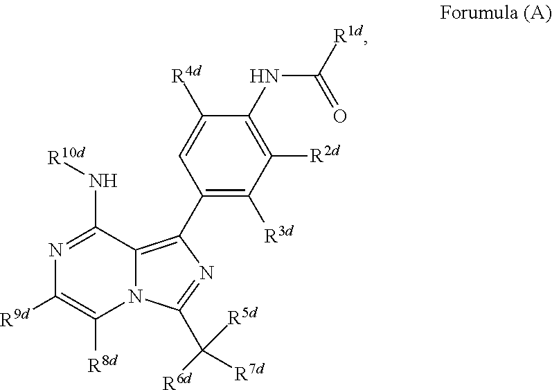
C1([R4d])=CC(C2=C3N(C([R8d])=C([R9d])N=C3N[R10d])C(C([R5d])([R6d])[R7d])=N2)=C([R3d])C([R2d])=C1NC([R1d])=O
